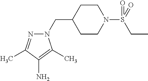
C1(CN2N=C(C)C(N)=C2C)CCN(S(=O)(CC)=O)CC1
